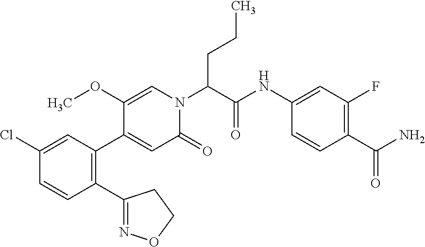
C1(Cl)=CC(C2=CC(=O)N(C(C(NC3=CC(F)=C(C(=O)N)C=C3)=O)CCC)C=C2OC)=C(C2=NOCC2)C=C1
